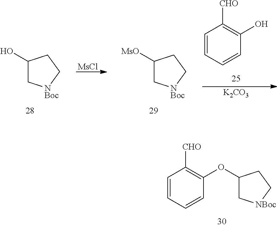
C1=CC=CC(OC2C[NBoc]CC2)=C1[CHO].[MsCl].[K2CO3].C1=CC=CC(O)=C1[CHO].C1(O)C[NBoc]CC1.C1([MsO])C[NBoc]CC1
